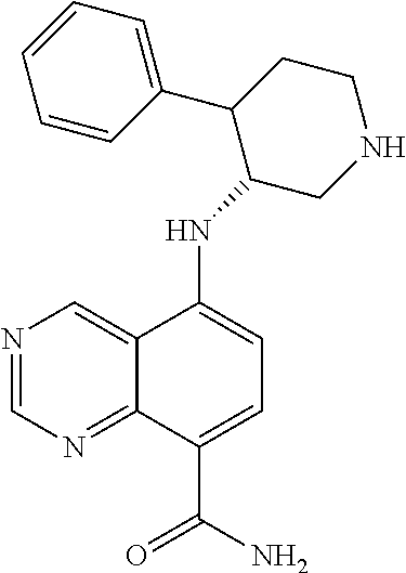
N1=CN=C2C(=C1)C(NC1CNCCC1C1=CC=CC=C1)=CC=C2C(N)=O
